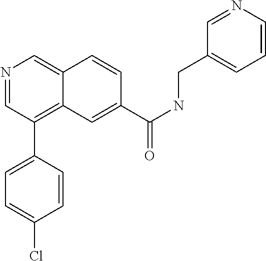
N1=CC(C2=CC=C(Cl)C=C2)=C2C(=C1)C=CC(C(NCC1=CC=CN=C1)=O)=C2
